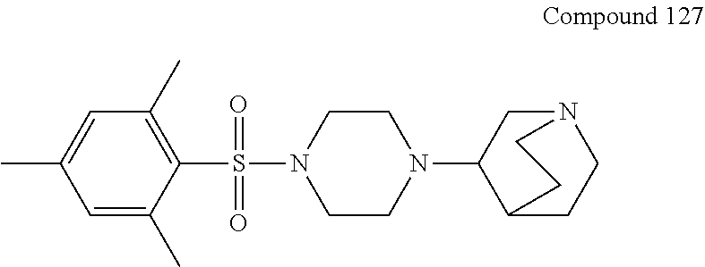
C1(S(=O)(=O)N2CCN(C3C4CCN(C3)CC4)CC2)=C(C)C=C(C)C=C1C
